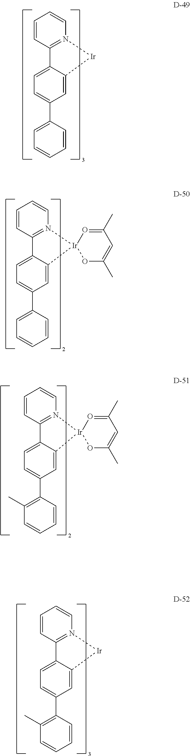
C1=CN2=C(C=C1)C1=CC=C(C3=CC=CC=C3)C=C1[Ir]2.C1=CN2=C(C=C1)C1=CC=C(C3=CC=CC=C3)C=C1[Ir]21OC(C)=CC(C)=O1.C1=CN2=C(C=C1)C1=CC=C(C3=C(C)C=CC=C3)C=C1[Ir]21OC(C)=CC(C)=O1.C1=CN2=C(C=C1)C1=CC=C(C3=C(C)C=CC=C3)C=C1[Ir]2
